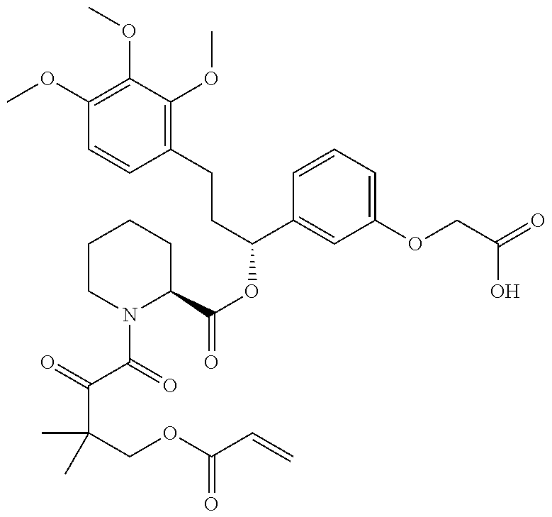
C1(OC)=C(OC)C(OC)=C(CCC(C2=CC(OCC(O)=O)=CC=C2)OC(C2CCCCN2C(C(C(C)(COC(=O)C=C)C)=O)=O)=O)C=C1
